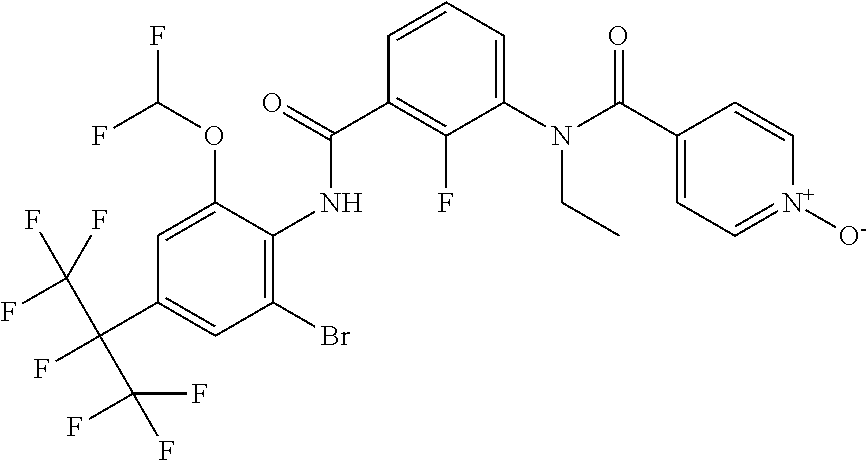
C1=CC=C(N(C(C2=CC=[N+]([O-])C=C2)=O)CC)C(F)=C1C(=O)NC1=C(Br)C=C(C(C(F)(F)F)(C(F)(F)F)F)C=C1OC(F)F
